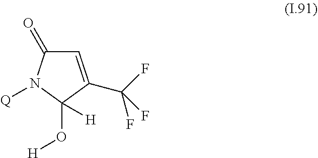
C1(=O)N([Q])C(O[H])([H])C(C(F)(F)F)=C1
